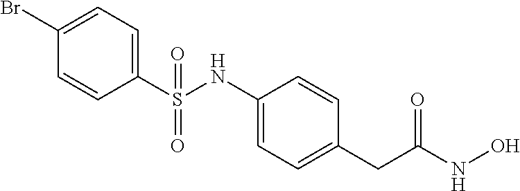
C1(S(NC2=CC=C(CC(NO)=O)C=C2)(=O)=O)=CC=C(Br)C=C1
